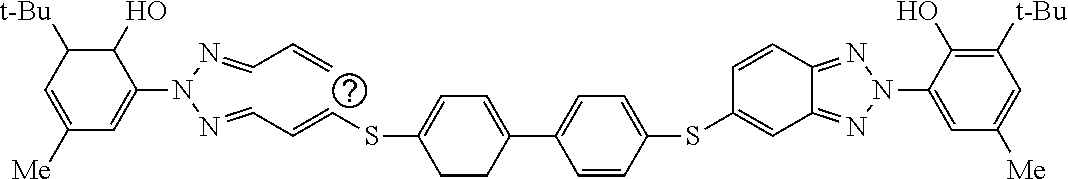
C1=CC(SC2=CC3=NN(C4=CC([Me])=CC([t-Bu])=C4O)N=C3C=C2)=CC=C1C1=CC=C(SC=CC=NN(N=CC=C)C2=CC([Me])=CC([t-Bu])C2O)CC1
